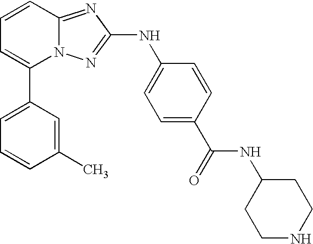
C1(C2=CC=CC3=NC(NC4=CC=C(C(=O)NC5CCNCC5)C=C4)=NN23)=CC=CC(C)=C1
